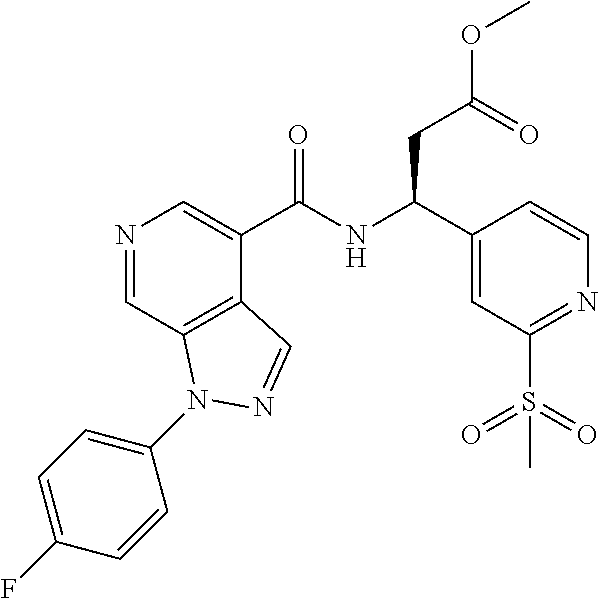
N1=CC2=C(C(C(NC(C3=CC(S(=O)(=O)C)=NC=C3)CC(=O)OC)=O)=C1)C=NN2C1=CC=C(F)C=C1
